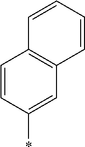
C1=CC(*)=CC2=C1C=CC=C2
